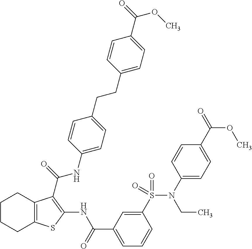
C1CCC2=C(C1)C(C(=O)NC1=CC=C(CCC3=CC=C(C(=O)OC)C=C3)C=C1)=C(NC(C1=CC=CC(S(=O)(=O)N(CC)C3=CC=C(C(=O)OC)C=C3)=C1)=O)S2
